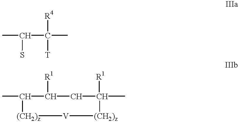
CC(C([T])(C)[R4])S.CC1[(CH2)z][V][(CH2)z]C(C)([R1])CC1[R1]
